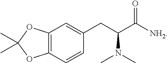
CC1(C)OC2=C(O1)C=C(CC(C(=O)[NH2])N(C)C)C=C2
